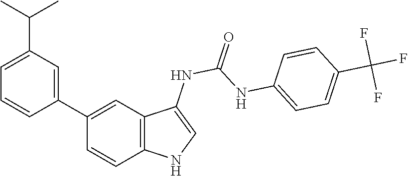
O=C(NC1=CNC2=C1C=C(C1=CC(C(C)C)=CC=C1)C=C2)NC1=CC=C(C(F)(F)F)C=C1
